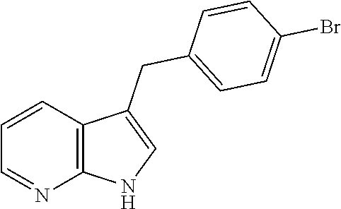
C1=CC2=C(N=C1)NC=C2CC1=CC=C(Br)C=C1
